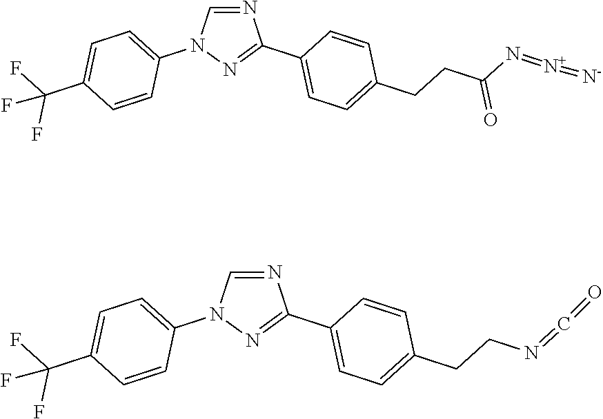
N1=CN(C2=CC=C(C(F)(F)F)C=C2)N=C1C1=CC=C(CCN=C=O)C=C1.N1=CN(C2=CC=C(C(F)(F)F)C=C2)N=C1C1=CC=C(CCC(=O)N=[N+]=[N-])C=C1
